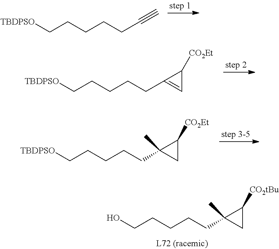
OCCCCCC1(C)CC1[CO2tBu].[TBDPSO]CCCCCC#C.[TBDPSO]CCCCCC1=CC1[CO2Et].[TBDPSO]CCCCCC1(C)CC1[CO2Et]
